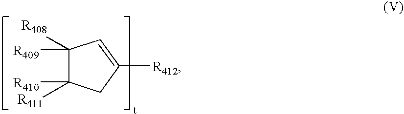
C1([R409])([R408])C([R410])([R411])CC([R412])=C1
